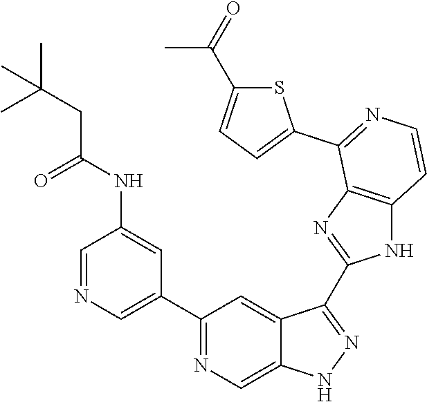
C1=NC=C(C2=NC=C3C(=C2)C(C2=NC4=C(N2)C=CN=C4C2=CC=C(C(=O)C)S2)=NN3)C=C1NC(CC(C)(C)C)=O
